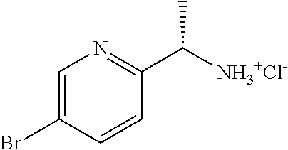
C1=C(Br)C=CC(C(C)[NH3+Cl-])=N1
